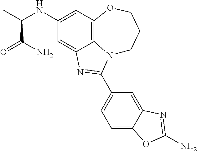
C1(NC(C)C(N)=O)=CC2=C3C(=C1)N=C(C1=CC=C4C(=C1)N=C(N)O4)N3CCCO2
